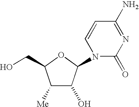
C1([Me])C(O)C(N2C(=O)N=C(N)C=C2)OC1CO
